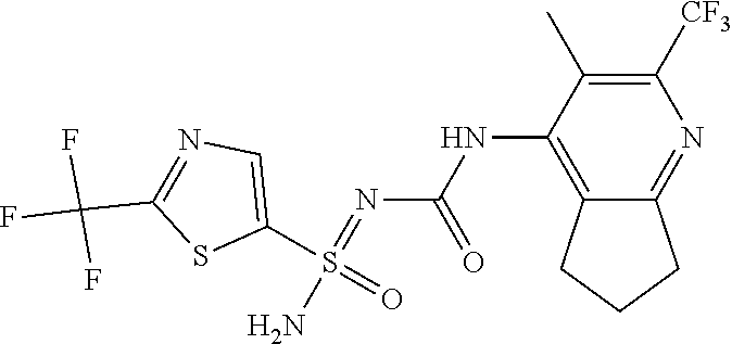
FC(F)(F)C1=NC=C(S(N)(=O)=NC(NC2=C3CCCC3=NC([CF3])=C2C)=O)S1
